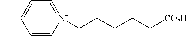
C1(C)=CC=[N+](CCCCC[CO2H])C=C1
